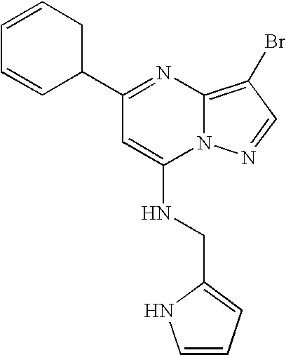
C1=CCC(C2=NC3=C(Br)C=NN3C(NCC3=CC=CN3)=C2)C=C1
